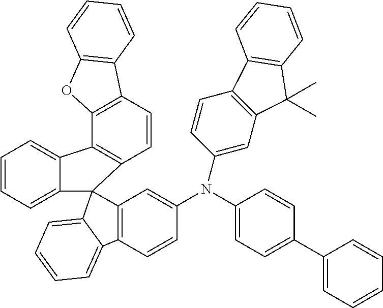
C1=CC2=C(OC3=C2C=CC=C3)C2=C1C1(C3=CC=CC=C32)C2=C(C=CC(N(C3=CC=C(C4=CC=CC=C4)C=C3)C3=CC4=C(C=C3)C3=C(C4(C)C)C=CC=C3)=C2)C2=CC=CC=C12
